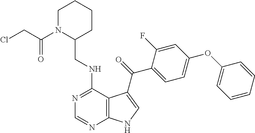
C1=CC=CC(OC2=CC=C(C(=O)C3=CNC4=C3C(NCC3CCCCN3C(CCl)=O)=NC=N4)C(F)=C2)=C1
